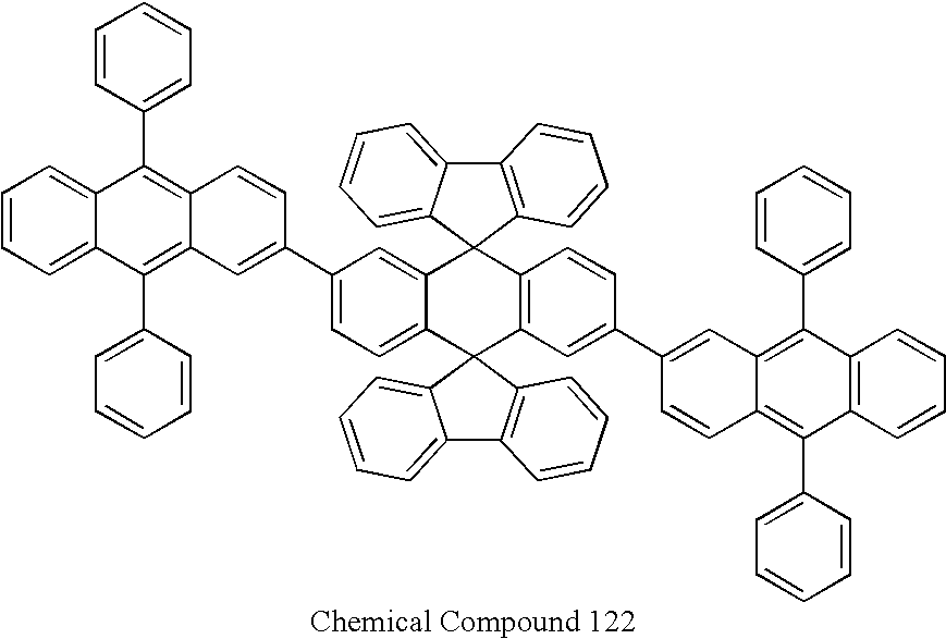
C12=CC(C3=CC4=C(C5=CC=CC=C5)C5=CC=CC=C5C(C5=CC=CC=C5)=C4C=C3)=CC=C1C1(C3=C(C=CC(C4=CC5=C(C6=CC=CC=C6)C6=C(C(C7=CC=CC=C7)=C5C=C4)C=CC=C6)=C3)C23C2=CC=CC=C2C2=C3C=CC=C2)C2=C(C3=CC=CC=C31)C=CC=C2
